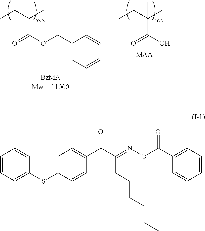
C1(COC(=O)C(CC)(C)C)=CC=CC=C1.[BzMA].[Mw = 11000].OC(=O)C(CC)(C)C.[MAA].C1=CC=C(SC2=CC=C(C(C(=NOC(C3=CC=CC=C3)=O)CCCCCC)=O)C=C2)C=C1
